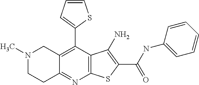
C12=C(C(C3=CC=CS3)=C3C(=N1)CCN(C)C3)C(N)=C(C(NC1=CC=CC=C1)=O)S2
